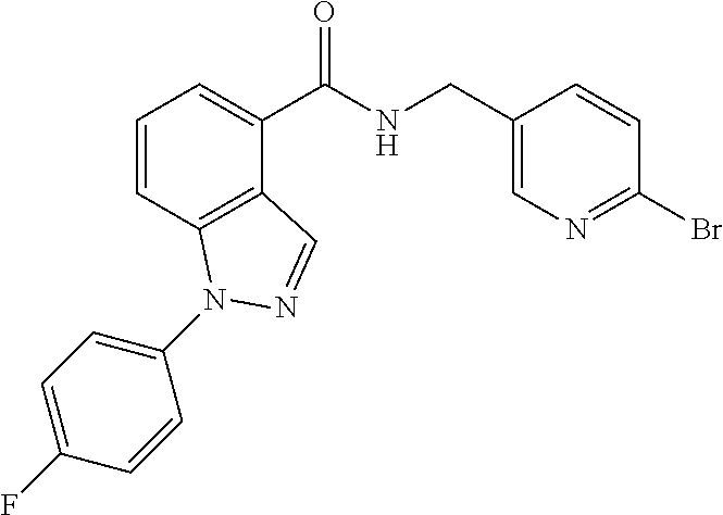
C1=CC2=C(C(C(NCC3=CN=C(Br)C=C3)=O)=C1)C=NN2C1=CC=C(F)C=C1
